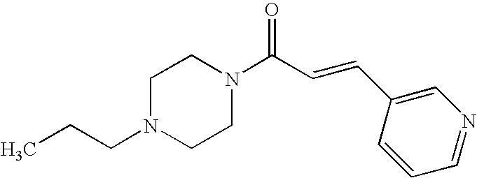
C(N1CCN(C(C=CC2=CN=CC=C2)=O)CC1)CC
